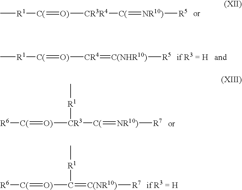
C[R1][C(]=[O)][CR3R4][C(]=[NR10)][R5].[R6][C(]=[O)][CR3]([R1]C)[C(]=[NR10)][R7].[R6][C(]=[O)]C([R1]C)=[C(NR10)][R7].C[R1][C(]=[O)][CR4]=[C(NHR10)][R5]
